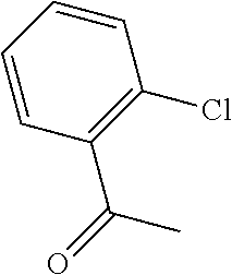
C1=CC(C(C)=O)=C(Cl)C=C1
